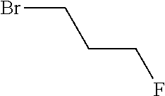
BrCCCF
